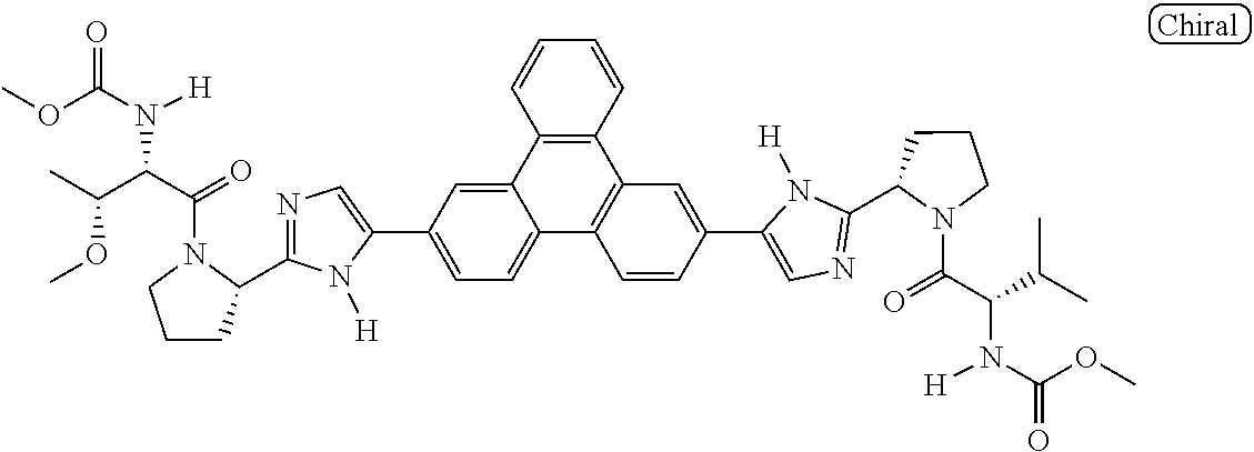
C1(C2=CC=C3C(=C2)C2=C(C4=C3C=CC(C3=CN=C(C5CCCN5C(=O)C(C(C)C)N([H])C(OC)=O)N3[H])=C4)C=CC=C2)=CN=C(C2CCCN2C(C(C(C)OC)N(C(OC)=O)[H])=O)N1[H]
